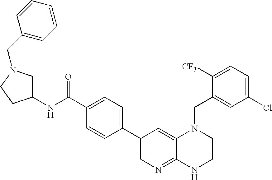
N(C1CN(CC2=CC=CC=C2)CC1)C(C1=CC=C(C2=CN=C3C(=C2)N(CC2=CC(Cl)=CC=C2[CF3])CCN3)C=C1)=O
